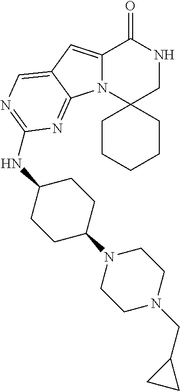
C12=CC3=CN=C(NC4CCC(N5CCN(CC6CC6)CC5)CC4)N=C3N1C1(CNC2=O)CCCCC1
